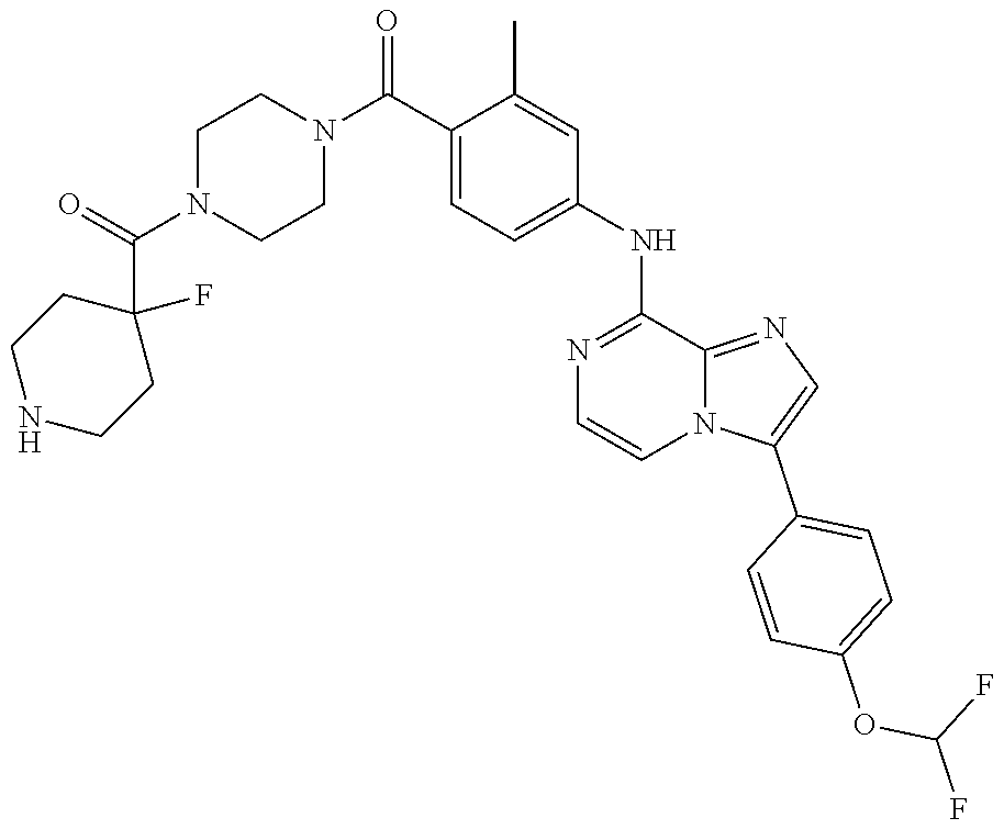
C1(C(N2CCN(C(=O)C3(F)CCNCC3)CC2)=O)=CC=C(NC2=NC=CN3C2=NC=C3C2=CC=C(OC(F)F)C=C2)C=C1C
